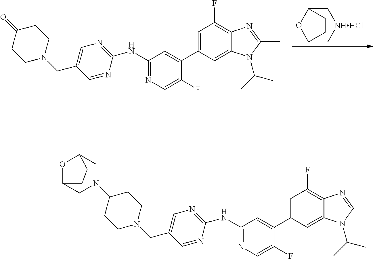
C12C[NHHCl]CC(O1)CC2.C1(NC2=NC=C(CN3CCC(=O)CC3)C=N2)=NC=C(F)C(C2=CC(F)=C3C(=C2)N(C(C)C)C(C)=N3)=C1.C1(NC2=NC=C(CN3CCC(N4CC5OC(C4)CC5)CC3)C=N2)=NC=C(F)C(C2=CC(F)=C3C(=C2)N(C(C)C)C(C)=N3)=C1
